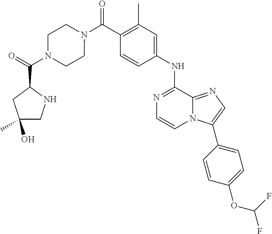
C1(C)=C(C(N2CCN(C(C3CC(C)(O)CN3)=O)CC2)=O)C=CC(NC2=NC=CN3C2=NC=C3C2=CC=C(OC(F)F)C=C2)=C1
